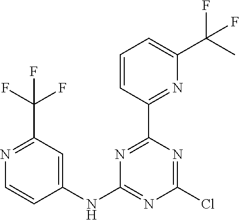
N1=C(C(F)(F)F)C=C(NC2=NC(Cl)=NC(C3=NC(C(C)(F)F)=CC=C3)=N2)C=C1
